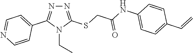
N1=C(SCC(NC2=CC=C(C=C)C=C2)=O)N(CC)C(C2=CC=NC=C2)=N1
